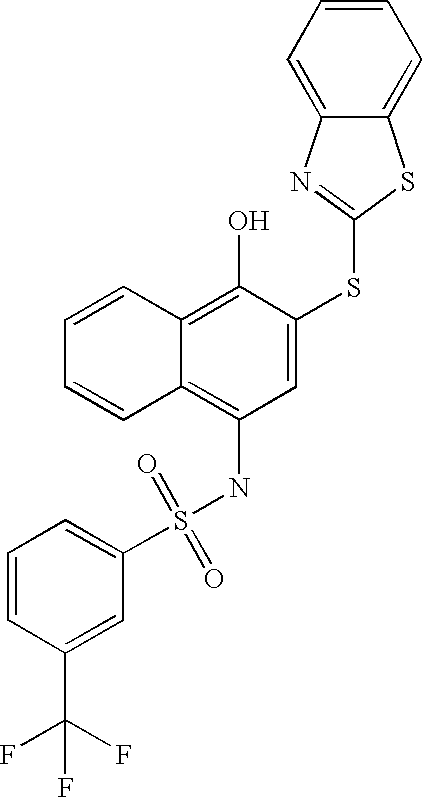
C1=CC=CC2=C(O)C(SC3=NC4=CC=CC=C4S3)=CC(NS(C3=CC=CC(C(F)(F)F)=C3)(=O)=O)=C12
